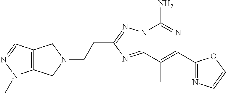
C12=NC(CCN3CC4=C(C3)N(C)N=C4)=NN1C(N)=NC(C1=NC=CO1)=C2C
